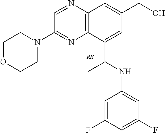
C12=C(N=CC(N3CCOCC3)=N1)C=C(CO)C=C2C(NC1=CC(F)=CC(F)=C1)C
